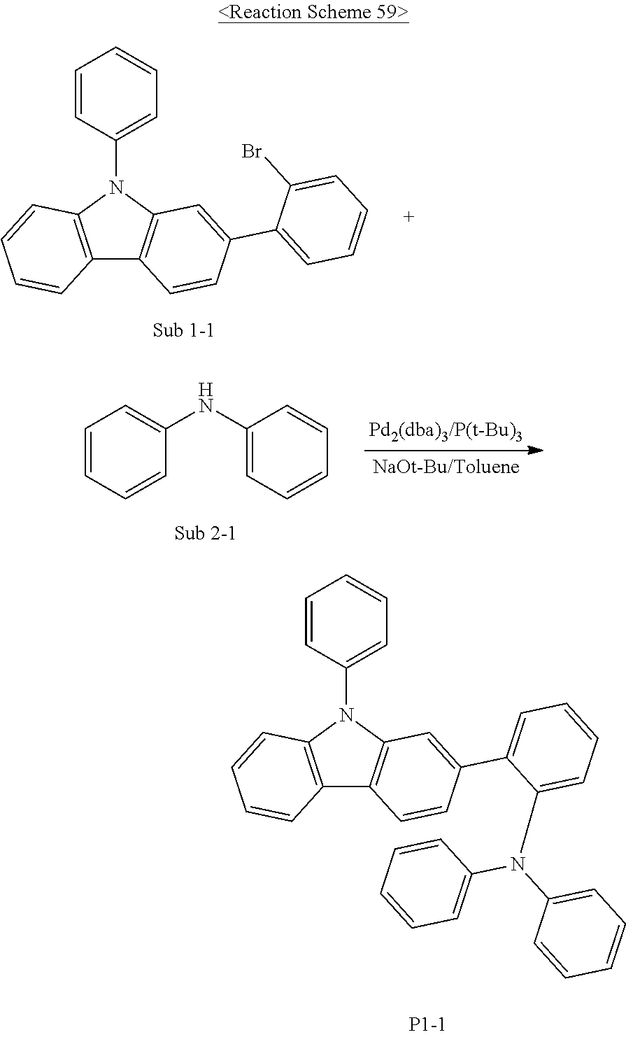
C12=C(N(C3=CC=CC=C3)C3=C1C=CC(C1=CC=CC=C1N(C1=CC=CC=C1)C1=CC=CC=C1)=C3)C=CC=C2.C12=C(N(C3=CC=CC=C3)C3=C1C=CC(C1=CC=CC=C1Br)=C3)C=CC=C2.C1=CC=CC(NC2=CC=CC=C2)=C1
